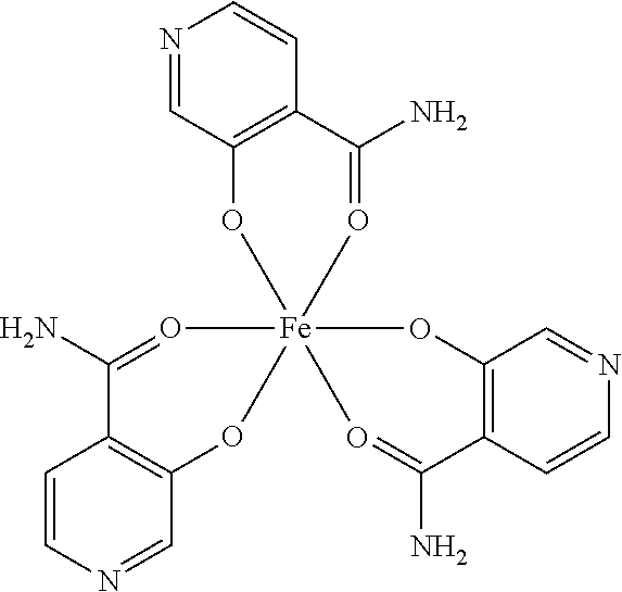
C1=CN=CC2=C1C(N)=O[Fe]13(O2)(OC2=C(C=CN=C2)C(N)=O1)O=C(N)C1=C(C=NC=C1)O3
